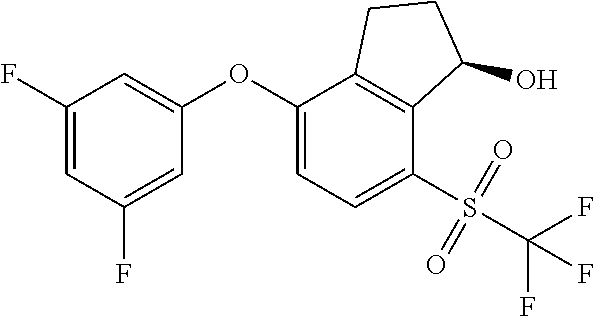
C1(OC2=CC=C(S(C(F)(F)F)(=O)=O)C3=C2CCC3O)=CC(F)=CC(F)=C1
